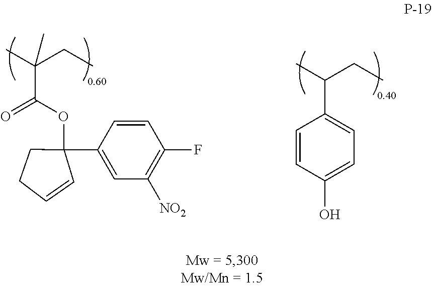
C1=CC(O)=CC=C1C(C)CC.O(C(C(C)(C)CC)=O)C1(C2=CC([NO2])=C(F)C=C2)CCC=C1
